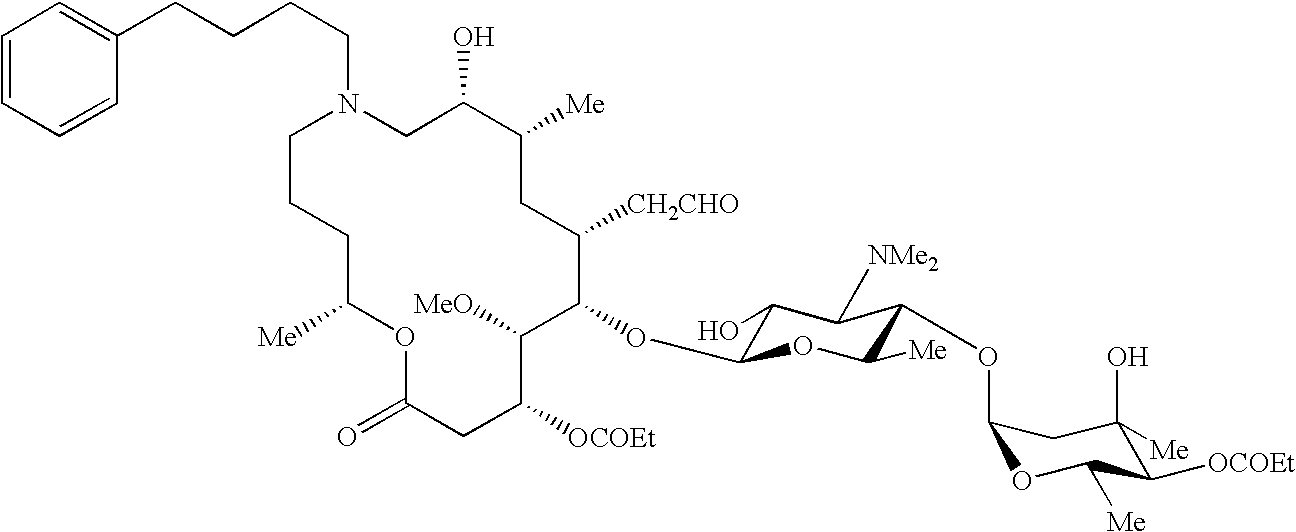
C1C(O)C([Me])CC([CH2CHO])C(OC2C(O)C([NMe2])C(OC3OC([Me])C([OCOEt])C(O)([Me])C3)C([Me])O2)C([MeO])C([OCOEt])CC(=O)OC([Me])CCCN1CCCCC1=CC=CC=C1
